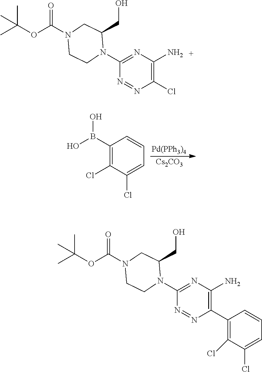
[Pd(PPh3)4].[Cs2CO3].C1(B(O)O)=C(Cl)C(Cl)=CC=C1.N1(C2=NC(N)=C(Cl)N=N2)C(CO)CN(C(OC(C)(C)C)=O)CC1.N1(C2=NC(N)=C(C3=C(Cl)C(Cl)=CC=C3)N=N2)C(CO)CN(C(OC(C)(C)C)=O)CC1
